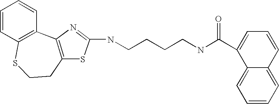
C1=CC2=C(C=C1)C1=C(CCS2)SC(NCCCCNC(C2=CC=CC3=CC=CC=C23)=O)=N1
